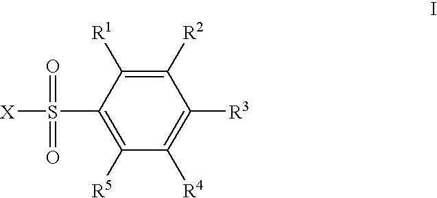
C1([R2])=C([R1])C(S([X])(=O)=O)=C([R5])C([R4])=C1[R3]
